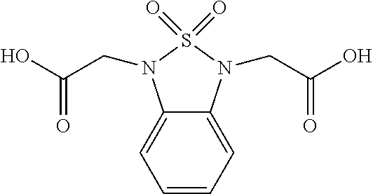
C1=CC=C2C(=C1)N(CC(O)=O)S(=O)(=O)N2CC(O)=O
